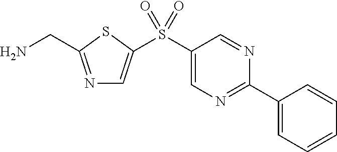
N1=C(CN)SC(S(C2=CN=C(C3=CC=CC=C3)N=C2)(=O)=O)=C1
